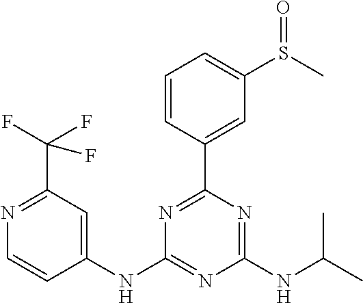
C1(NC2=NC(NC(C)C)=NC(C3=CC(S(=O)C)=CC=C3)=N2)=CC(C(F)(F)F)=NC=C1
